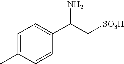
C1=C(C(C[SO3H])N)C=CC(C)=C1
